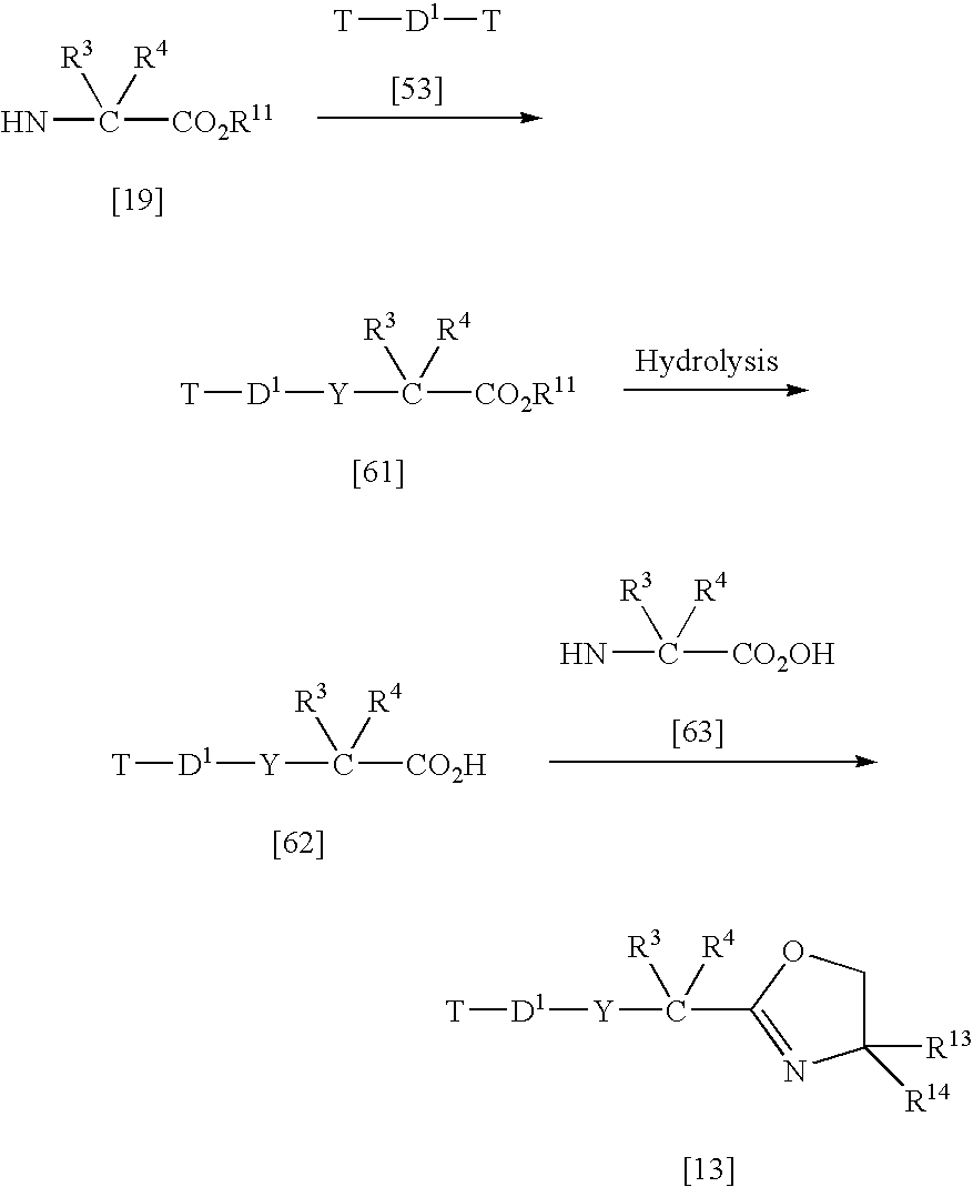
NC([CO2R11])([R3])[R4].[T][D1][T].[Y](C([CO2R11])([R3])[R4])[D1][T].[Y](C([CO2H])([R3])[R4])[D1][T].NC([CO2OH])([R3])[R4].[Y](C(C1=NC([R13])([R14])CO1)([R3])[R4])[D1][T]
